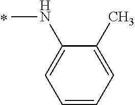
C1(NC)=CC=CC=C1C
